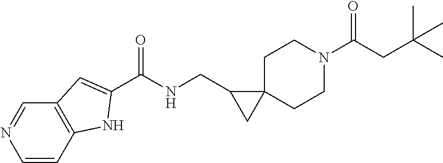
C1C2(CCN(C(CC(C)(C)C)=O)C1)C(CNC(=O)C1=CC3=C(C=CN=C3)N1)C2
